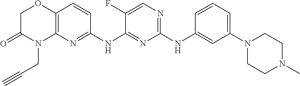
C1(NC2=CC(N3CCN(C)CC3)=CC=C2)=NC=C(F)C(NC2=NC3=C(C=C2)OCC(=O)N3CC#C)=N1
